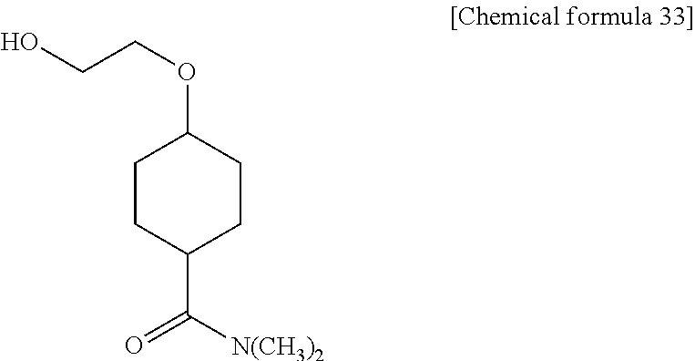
OCCOC1CCC(C([N(CH3)2])=O)CC1
